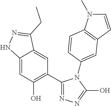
C12=CC(O)=C(C3=NN=C(O)N3C3=CC4=C(N(C)C=C4)C=C3)C=C1C(CC)=NN2
